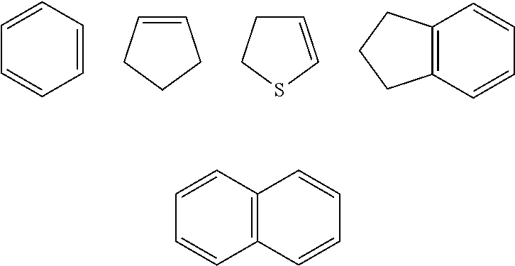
C1=CC=CC=C1.C1=CCCC1.C1=CSCC1.C12=C(C=CC=C1)CCC2.C1=CC2=C(C=C1)C=CC=C2
